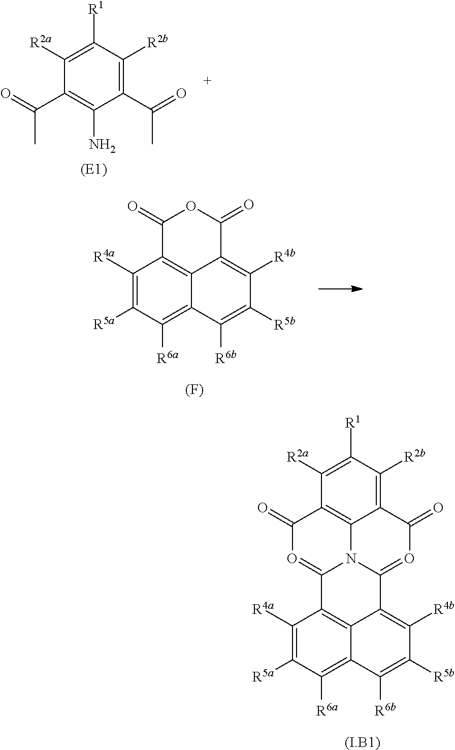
[(I.B1)].C1([R4a])=C([R5a])C([R6a])=C2C3=C1C1=OC(=O)C4=C5C(=C([R2b])C([R1])=C4[R2a])C(=O)O=C(C3=C([R4b])C([R5b])=C2[R6b])N15.C1(C(=O)C)=C([R2b])C([R1])=C([R2a])C(C(=O)C)=C1N.C1([R4a])=C([R5a])C([R6a])=C2C3=C1C(=O)OC(=O)C3=C([R4b])C([R5b])=C2[R6b].[(F)]
